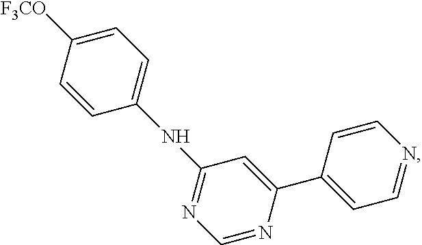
C1([F3CO])=CC=C(NC2=NC=NC(C3=CC=NC=C3)=C2)C=C1
